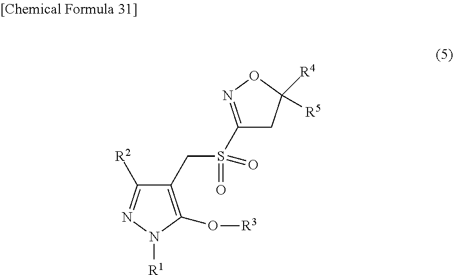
C1(CS(C2=NOC([R4])([R5])C2)(=O)=O)=C(O[R3])N([R1])N=C1[R2]
